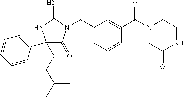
C1(C2=CC=CC=C2)(CCC(C)C)C(=O)N(CC2=CC=CC(C(=O)N3CC(=O)NCC3)=C2)C(=N)N1
